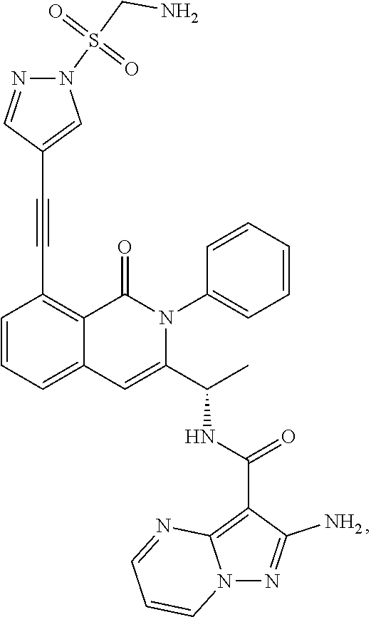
C1=CC=C2C(=C1C#CC1=CN(S(CN)(=O)=O)N=C1)C(=O)N(C1=CC=CC=C1)C(C(C)NC(=O)C1=C3N(N=C1N)C=CC=N3)=C2
